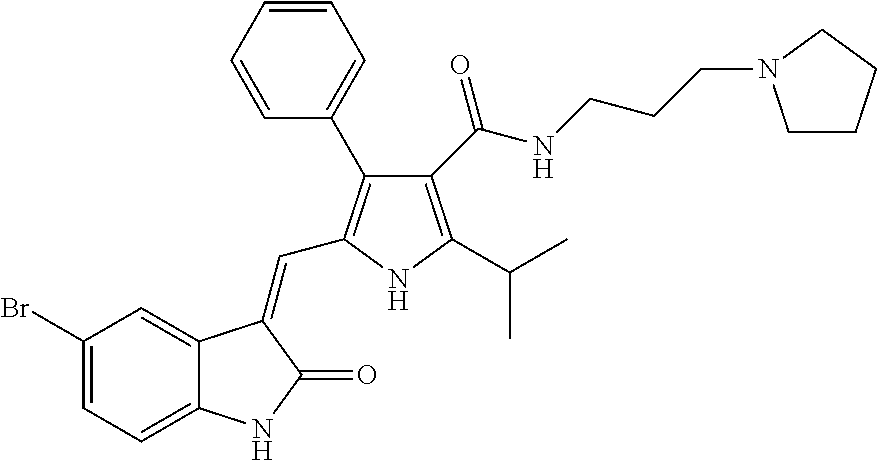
C1(Br)=CC=C2C(=C1)C(=CC1=C(C3=CC=CC=C3)C(C(NCCCN3CCCC3)=O)=C(C(C)C)N1)C(=O)N2
